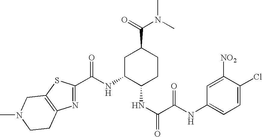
N1=C(C(NC2C(NC(C(NC3=CC=C(Cl)C([NO2])=C3)=O)=O)CCC(C(N(C)C)=O)C2)=O)SC2=C1CCN(C)C2
